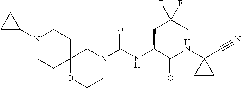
C(NC(C(NC1(C#N)CC1)=O)CC(F)(C)F)(N1CC2(OCC1)CCN(C1CC1)CC2)=O
